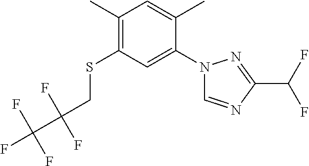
C1(C)=C(SCC(F)(C(F)(F)F)F)C=C(N2C=NC(C(F)F)=N2)C(C)=C1
